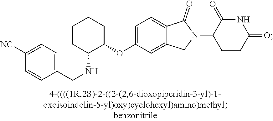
C1(CNC2C(OC3=CC=C4C(=C3)CN(C3CCC(=O)NC3=O)C4=O)CCCC2)=CC=C([NC])C=C1
